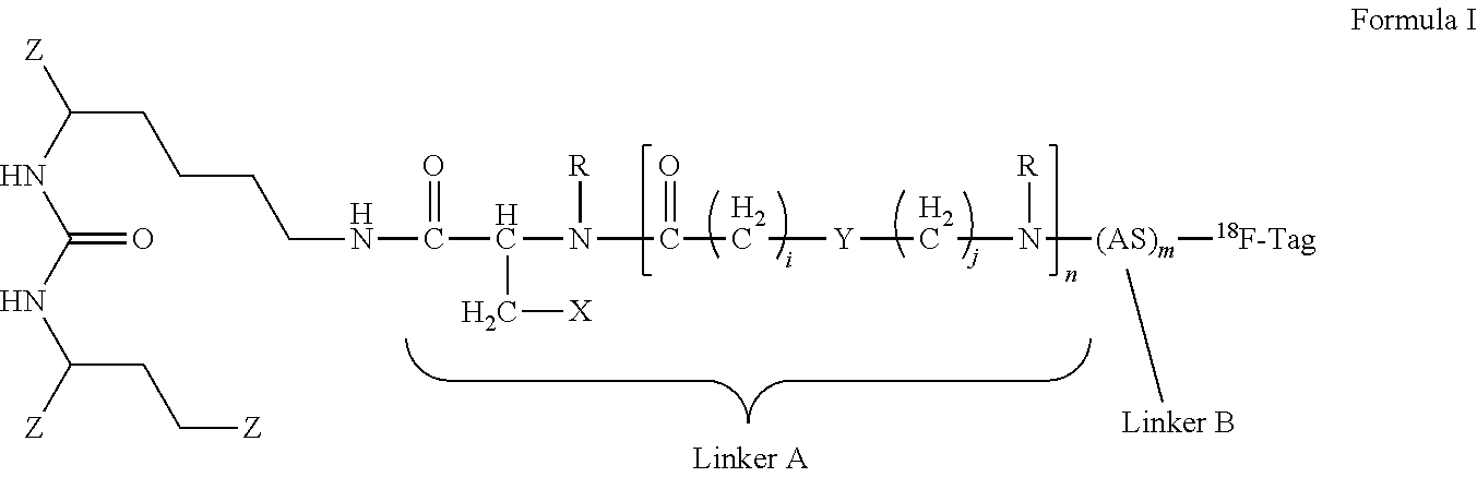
C(C(NC(NC([Z])CC[Z])=O)[Z])CCCNC(=O)C(N([R])C(=O)C[Y]CN([R])[(AS)m][18F-Tag])C[X].[Linker B]
